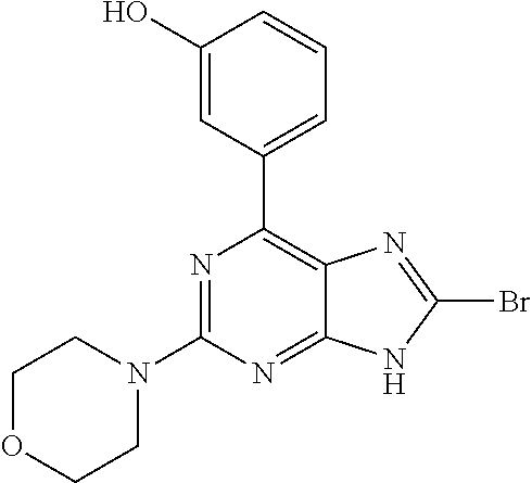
N1=C(N2CCOCC2)N=C2C(=C1C1=CC=CC(O)=C1)N=C(Br)N2
